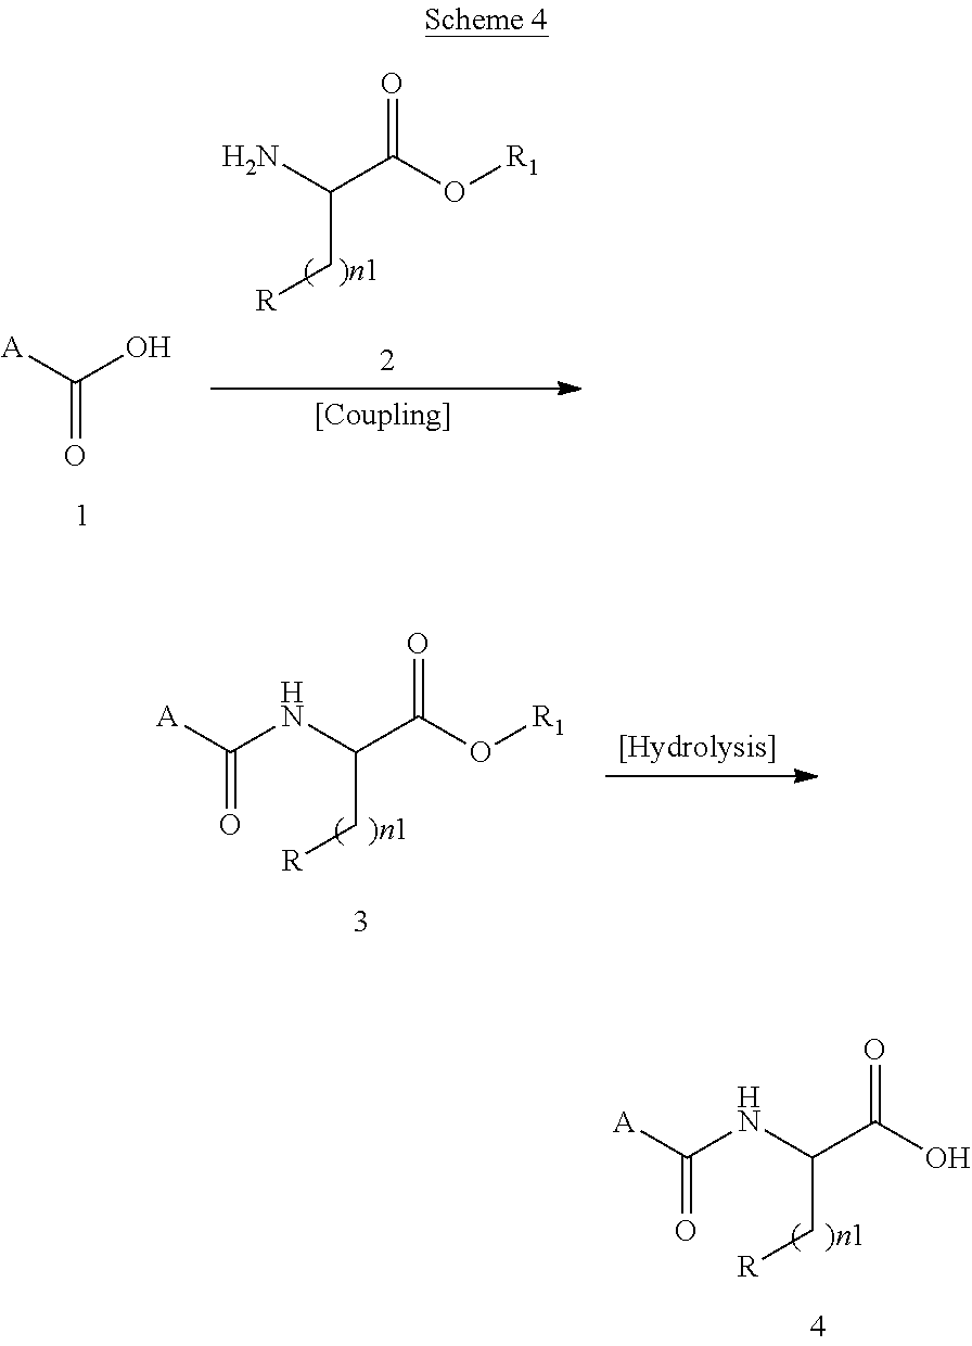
O=C(O[R1])C(NC([A])=O)C[R].O=C(O)C(NC([A])=O)C[R].O=C(O[R1])C(N)C[R].C(=O)([A])O
